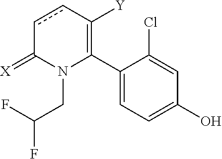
C1(C2=C([Y])ccC(=[X])N2CC(F)F)=CC=C(O)C=C1Cl
